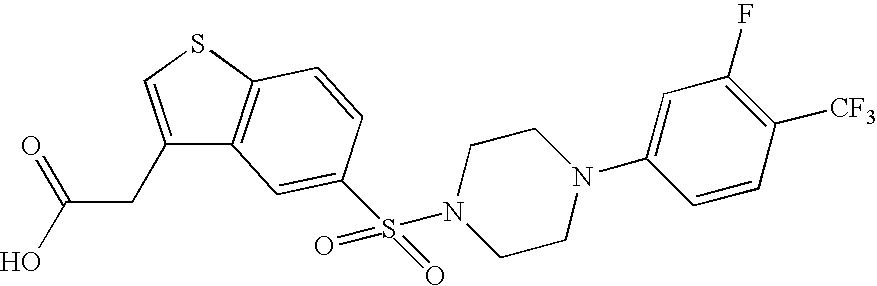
C1(CC(=O)O)=CSC2=C1C=C(S(N1CCN(C3=CC(F)=C([CF3])C=C3)CC1)(=O)=O)C=C2
